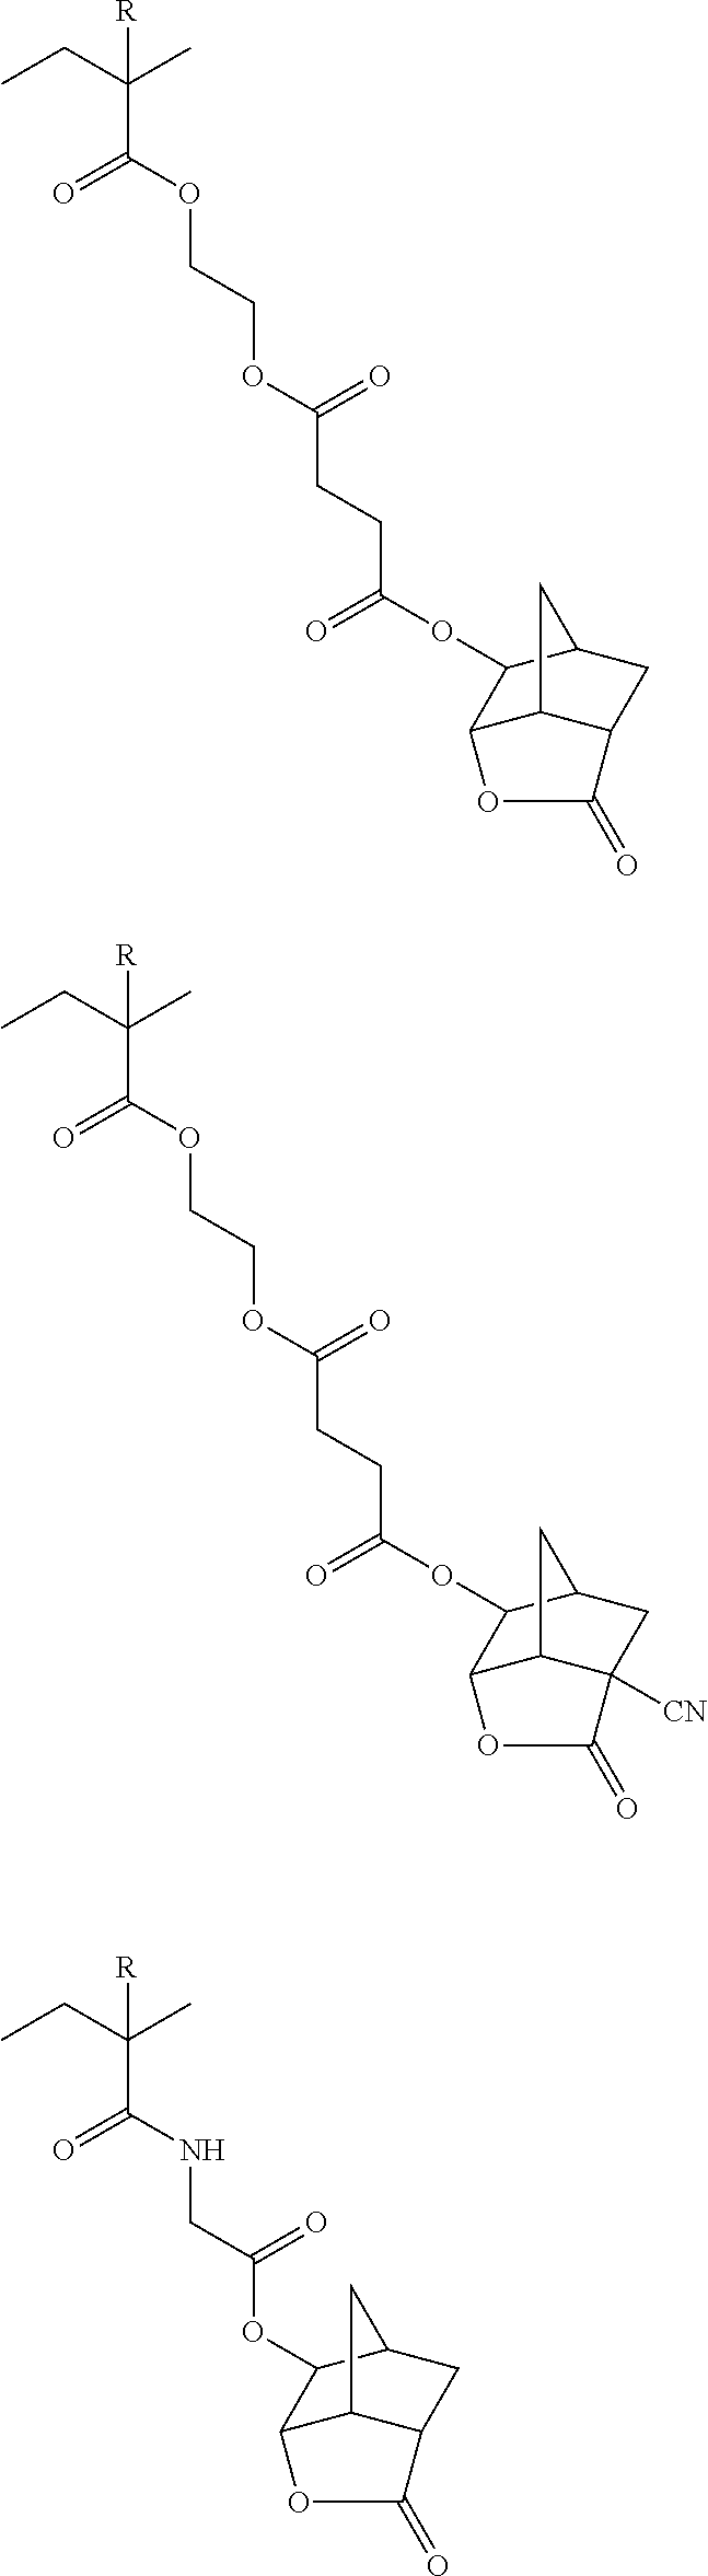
C(C([R])(C)CC)(OCCOC(CCC(OC1C2C3C(CC1C3)C(=O)O2)=O)=O)=O.C(C([R])(C)CC)(OCCOC(CCC(OC1C2C3C([CN])(CC1C3)C(=O)O2)=O)=O)=O.C(C([R])(C)CC)(NCC(OC1C2C3C(CC1C3)C(=O)O2)=O)=O
